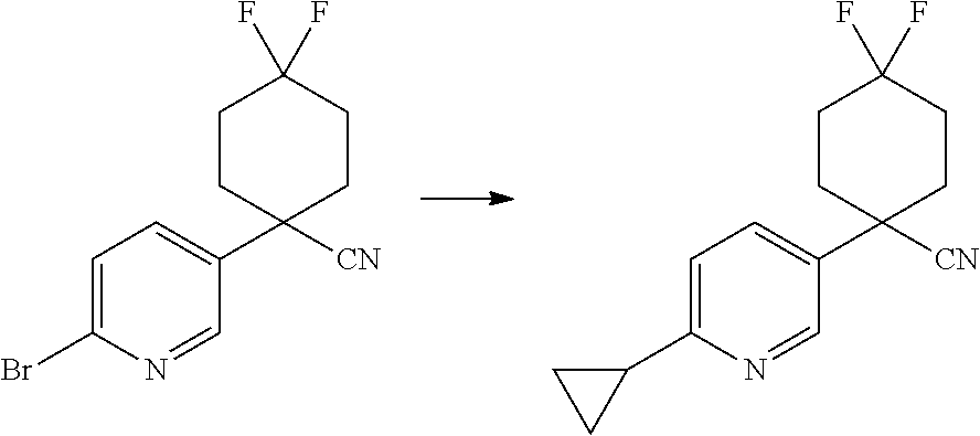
C1=C(Br)N=CC(C2([CN])CCC(F)(F)CC2)=C1.C1=C(C2CC2)N=CC(C2([CN])CCC(F)(F)CC2)=C1
